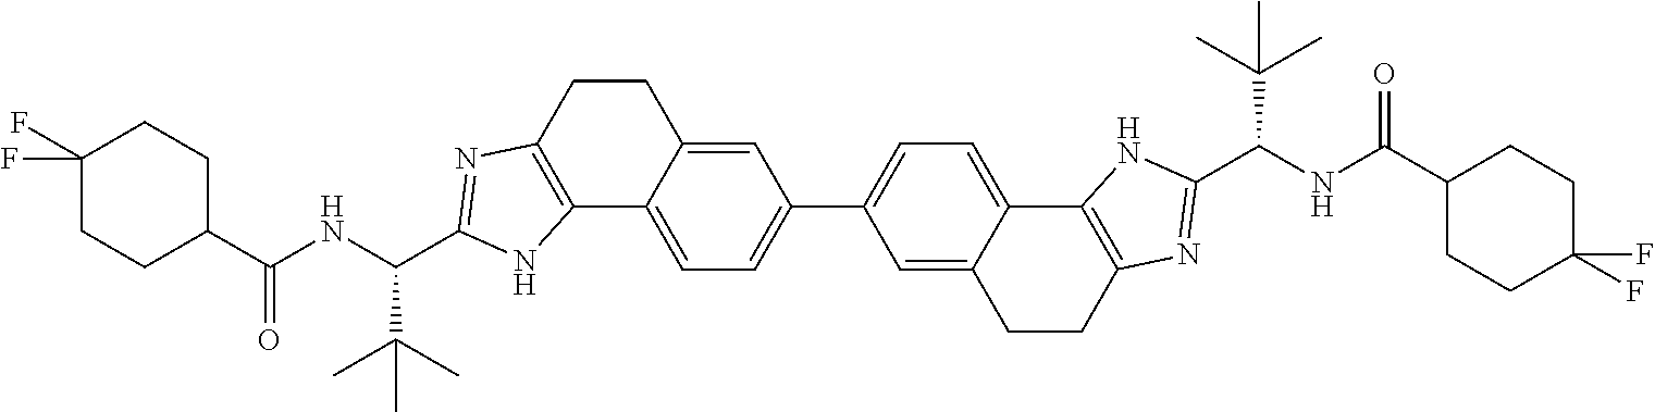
C1=C2C(=CC=C1C1=CC=C3C(=C1)CCC1=C3NC(C(NC(C3CCC(F)(F)CC3)=O)C(C)(C)C)=N1)C1=C(CC2)N=C(C(NC(C2CCC(F)(F)CC2)=O)C(C)(C)C)N1
